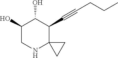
C1(O)CNC2(C(C#CCCC)C1O)CC2
